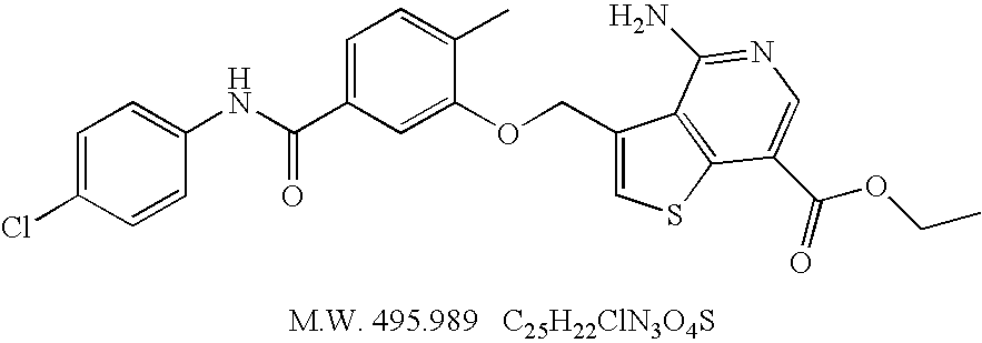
C(C1=CC=C(C)C(OCC2=CSC3=C2C(N)=NC=C3C(=O)OCC)=C1)(NC1=CC=C(Cl)C=C1)=O
